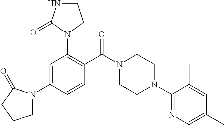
C1=C(N2CCCC2=O)C=CC(C(N2CCN(C3=NC=C(C)C=C3C)CC2)=O)=C1N1C(=O)NCC1
